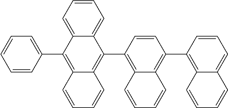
C12=CC=CC=C1C(C1=C3C(=C(C4=C5C(=CC=C4)C=CC=C5)C=C1)C=CC=C3)=C1C(=C2C2=CC=CC=C2)C=CC=C1
